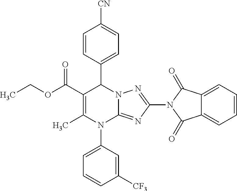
C1=CC(C2C(C(OCC)=O)=C(C)N(C3=CC=CC([CF3])=C3)C3=NC(N4C(=O)C5=CC=CC=C5C4=O)=NN23)=CC=C1[CN]
